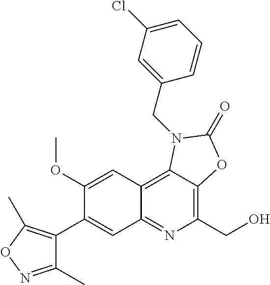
C1(C2=CC3=NC(CO)=C4C(=C3C=C2OC)N(CC2=CC(Cl)=CC=C2)C(=O)O4)=C(C)ON=C1C
